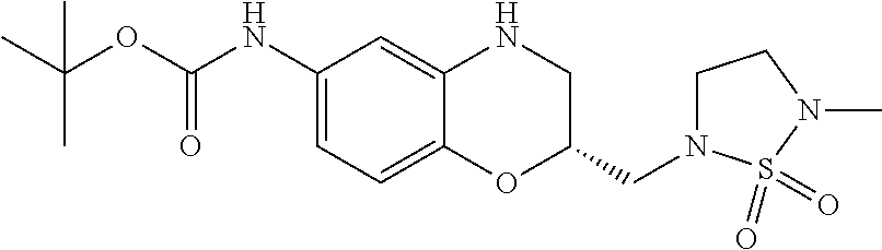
C1(NC(OC(C)(C)C)=O)=CC=C2C(=C1)NCC(CN1CCN(C)S1(=O)=O)O2
